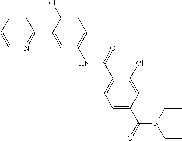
C1=CC=CN=C1C1=CC(NC(C2=CC=C(C(N(CC)CC)=O)C=C2Cl)=O)=CC=C1Cl
